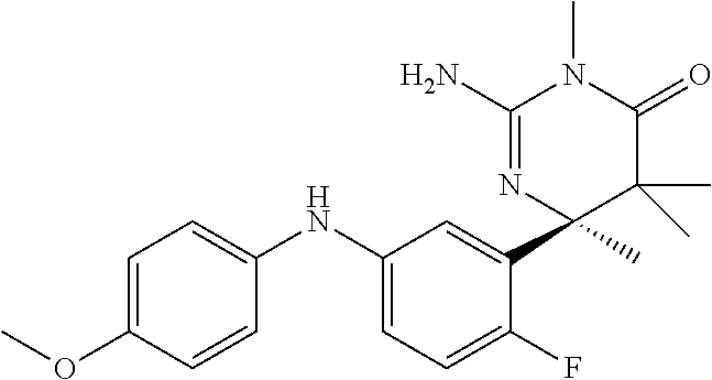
C1(NC2=CC=C(OC)C=C2)=CC=C(F)C(C2(C)C(C)(C)C(=O)N(C)C(N)=N2)=C1
